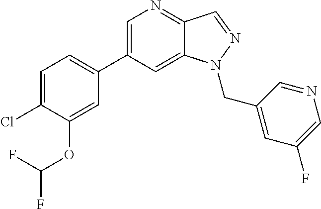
C1=C(C2=CC=C(Cl)C(OC(F)F)=C2)C=C2C(=N1)C=NN2CC1=CC(F)=CN=C1
